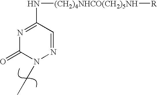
N1=C(N[(CH2)4NHCO(CH2)5NH][R])C=NN(CC)C1=O
